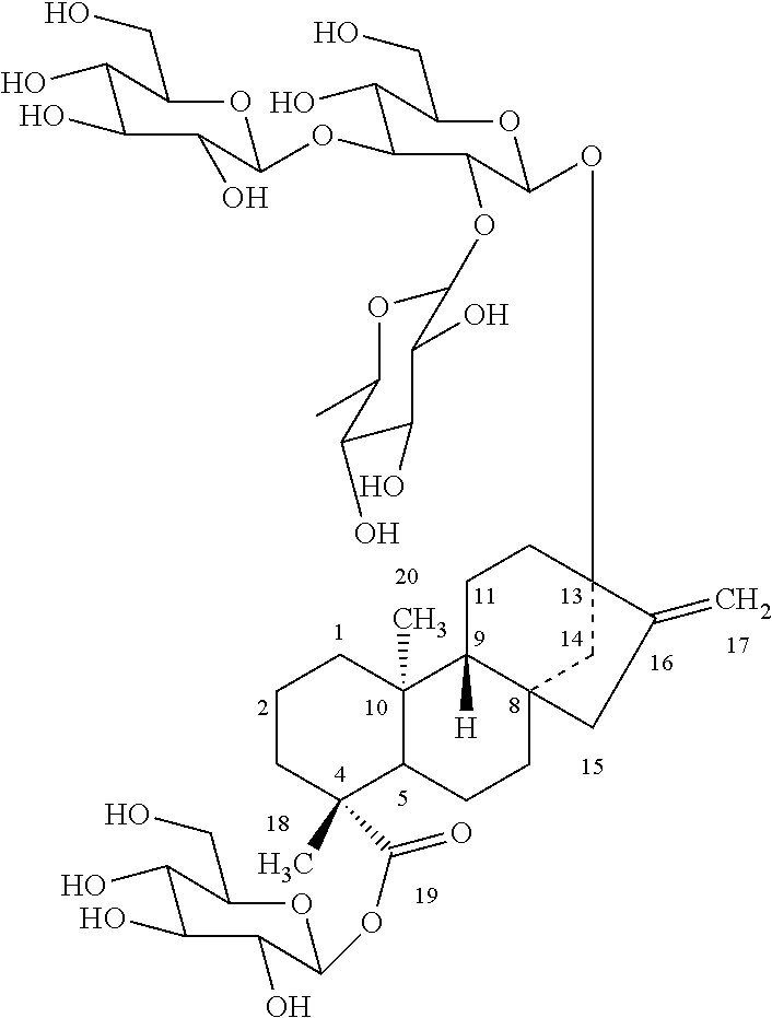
C1C2([H])C3(CC(OC4OC(CO)C(O)C(OC5OC(CO)C(O)C(O)C5O)C4OC4OC(C)C(O)C(O)C4O)(C1)C(=C)C3)CCC1C2(C)CCCC1(C)C(=O)OC1OC(CO)C(O)C(O)C1O
